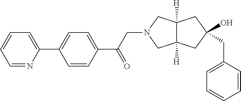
C12([H])C([H])(CC(CC3=CC=CC=C3)(O)C1)CN(CC(C1=CC=C(C3=CC=CC=N3)C=C1)=O)C2
